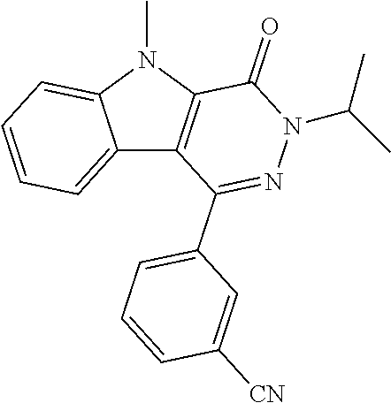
C12=CC=CC=C1N(C)C1=C2C(C2=CC=CC([CN])=C2)=NN(C(C)C)C1=O
